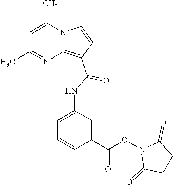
C1=C(C)N2C(=C(C(=O)NC3=CC=CC(C(ON4C(=O)CCC4=O)=O)=C3)C=C2)N=C1C
